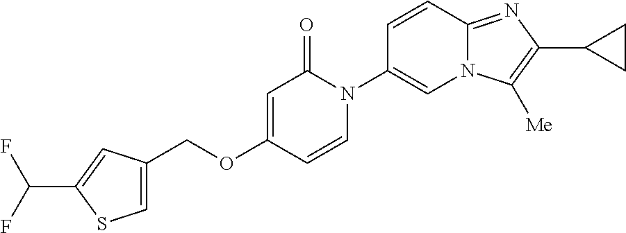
C(OC1=CC(=O)N(C2=CN3C(=NC(C4CC4)=C3[Me])C=C2)C=C1)C1=CSC(C(F)F)=C1
